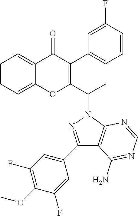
C1=CC=C2C(=C1)OC(C(N1N=C(C3=CC(F)=C(OC)C(F)=C3)C3=C1N=CN=C3N)C)=C(C1=CC=CC(F)=C1)C2=O
